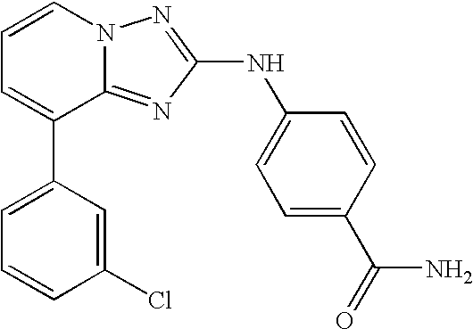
C1=C(C2=CC=CN3C2=NC(NC2=CC=C(C(=O)N)C=C2)=N3)C=C(Cl)C=C1
